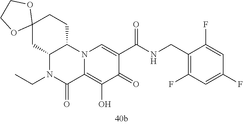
C12(CC3C(CC1)N1C(=C(O)C(=O)C(C(=O)NCC4=C(F)C=C(F)C=C4F)=C1)C(=O)N3CC)OCCO2
